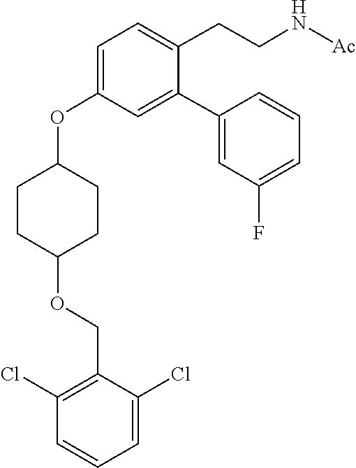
C1CC(OCC2=C(Cl)C=CC=C2Cl)CCC1OC1=CC=C(CCN[Ac])C(C2=CC(F)=CC=C2)=C1
